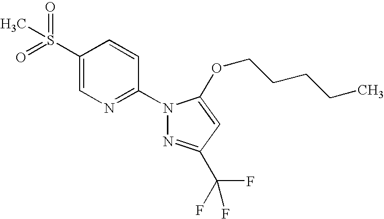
C1(S(=O)(=O)C)=CN=C(N2N=C(C(F)(F)F)C=C2OCCCCC)C=C1
